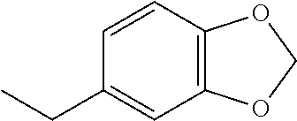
C12=C(C=CC(CC)=C1)OCO2
